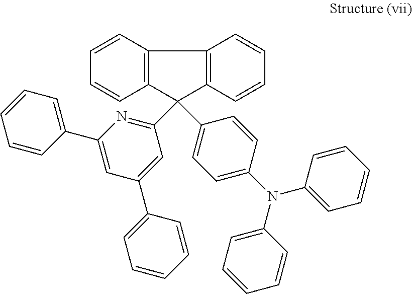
C12=C(C=CC=C1)C1=C(C2(C2=NC(C3=CC=CC=C3)=CC(C3=CC=CC=C3)=C2)C2=CC=C(N(C3=CC=CC=C3)C3=CC=CC=C3)C=C2)C=CC=C1
